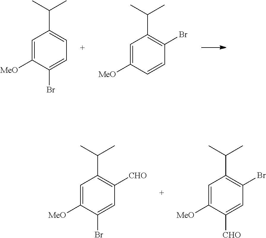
C1=C([MeO])C=CC(Br)=C1C(C)C.C1=C([MeO])C(Br)=CC=C1C(C)C.C1=C([MeO])C(Br)=CC([CHO])=C1C(C)C.C1=C([MeO])C([CHO])=CC(Br)=C1C(C)C
